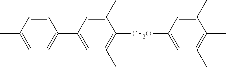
C1=CC(C)=CC=C1C1=CC(C)=C([CF2O]C2=CC(C)=C(C)C(C)=C2)C(C)=C1
